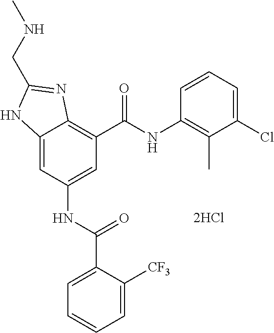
C12=CC(NC(C3=CC=CC=C3[CF3])=O)=CC(C(=O)NC3=C(C)C(Cl)=CC=C3)=C1N=C(CNC)N2.[2HCl]
